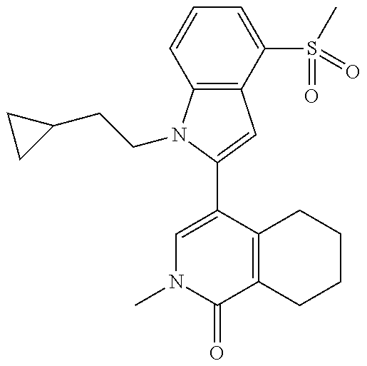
C12=C(N(CCC3CC3)C(C3=CN(C)C(=O)C4=C3CCCC4)=C1)C=CC=C2S(C)(=O)=O
